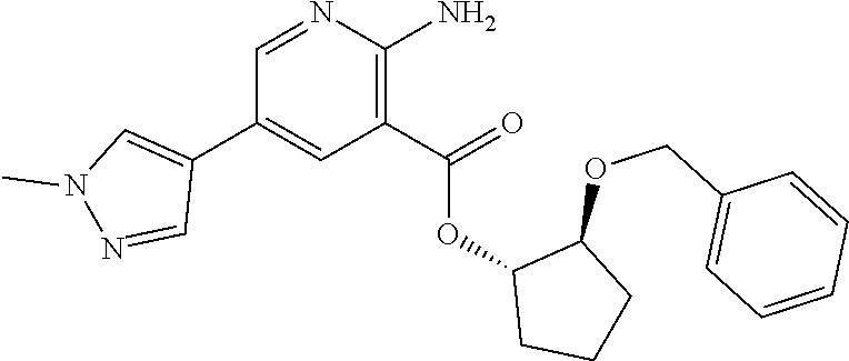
C1=NC(N)=C(C(=O)OC2CCCC2OCC2=CC=CC=C2)C=C1C1=CN(C)N=C1
